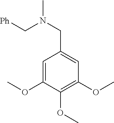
C1=C(OC)C(OC)=C(OC)C=C1CN(C)C[Ph]
